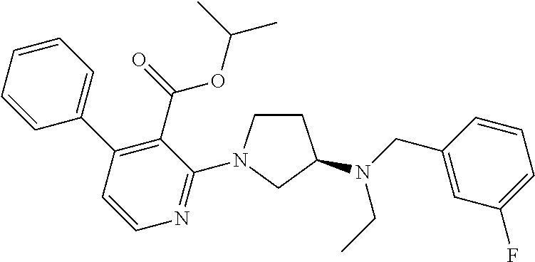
C1=CC=CC(C2=C(C(=O)OC(C)C)C(N3CCC(N(CC)CC4=CC(F)=CC=C4)C3)=NC=C2)=C1
